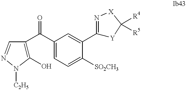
C1(O)=C(C(C2=CC=C([SO2CH3])C(C3=N[X]C([R4])([R5])[Y]3)=C2)=O)C=NN1[C2H5]
